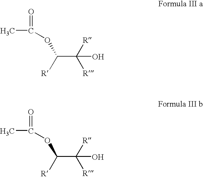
C(C([R])([R])O)([R])OC(=O)C.C(C([R])([R])O)([R])OC(=O)C
